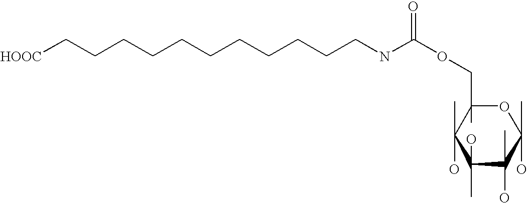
[HOOC]CCCCCCCCCCCNC(OCC1(C)C(C)(O)C(O)(C)C(C)(O)C(C)(O)O1)=O
